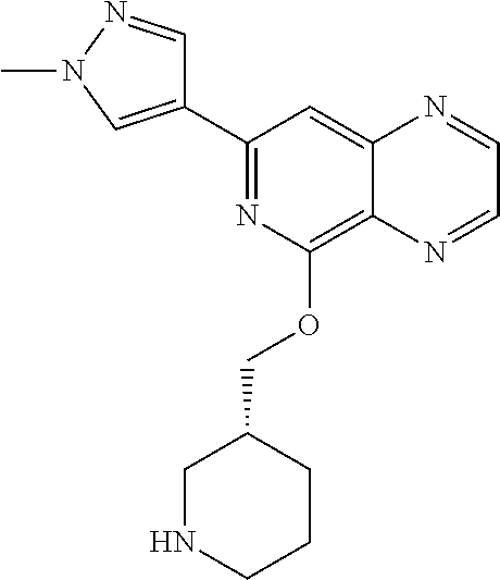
C1(C2=CN(C)N=C2)=NC(OCC2CNCCC2)=C2C(=C1)N=CC=N2
